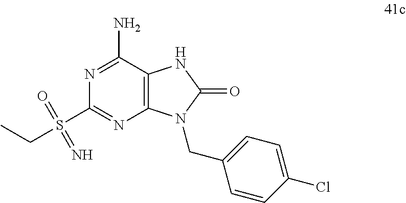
N1=C(N)C2=C(N=C1S(CC)(=O)=N)N(CC1=CC=C(Cl)C=C1)C(=O)N2
